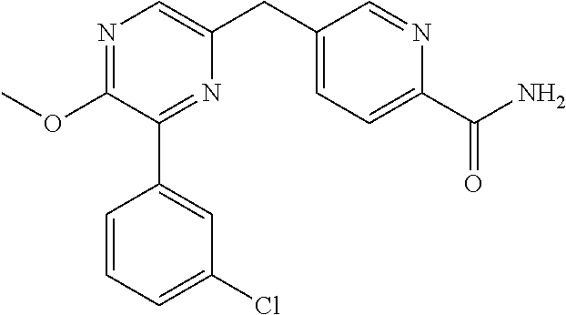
C1(OC)=NC=C(CC2=CC=C(C(N)=O)N=C2)N=C1C1=CC(Cl)=CC=C1
